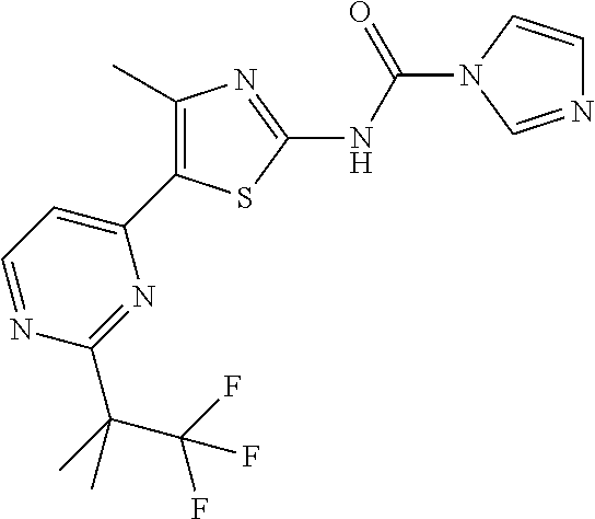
C1=NC(C(C)(C(F)(F)F)C)=NC(C2=C(C)N=C(NC(=O)N3C=CN=C3)S2)=C1
